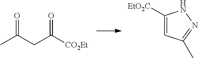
CC(CC([CO2Et])=O)=O.C1=C([EtO2C])NN=C1C
